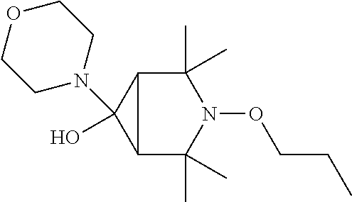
C12C(C)(C)N(OCCC)C(C)(C)C1C2(O)N1CCOCC1
